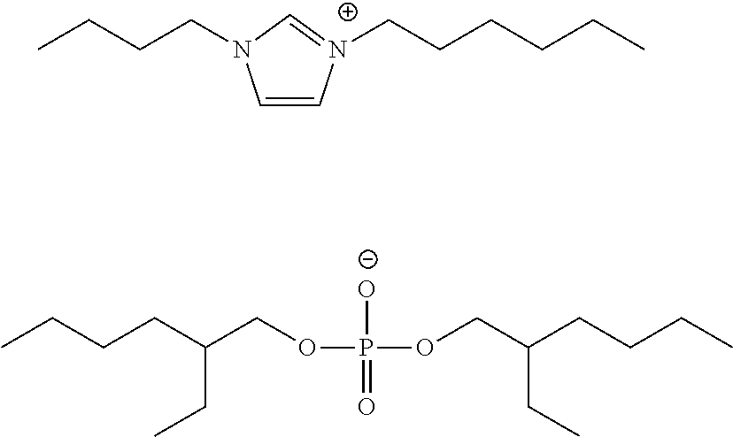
C1=C[N+](CCCCCC)=CN1CCCC.CCCCC(CC)COP([O-])(=O)OCC(CCCC)CC
